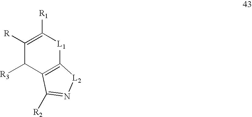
C1([R3])C([R])=C([R1])[L1]C2=C1C([R2])=N[L2]2
